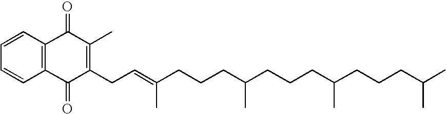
C1=CC2=C(C=C1)C(=O)C(CC=C(CCCC(CCCC(C)CCCC(C)C)C)C)=C(C)C2=O
